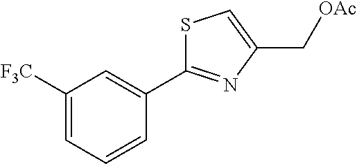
C(C1=CSC(C2=CC([F3C])=CC=C2)=N1)[OAc]
